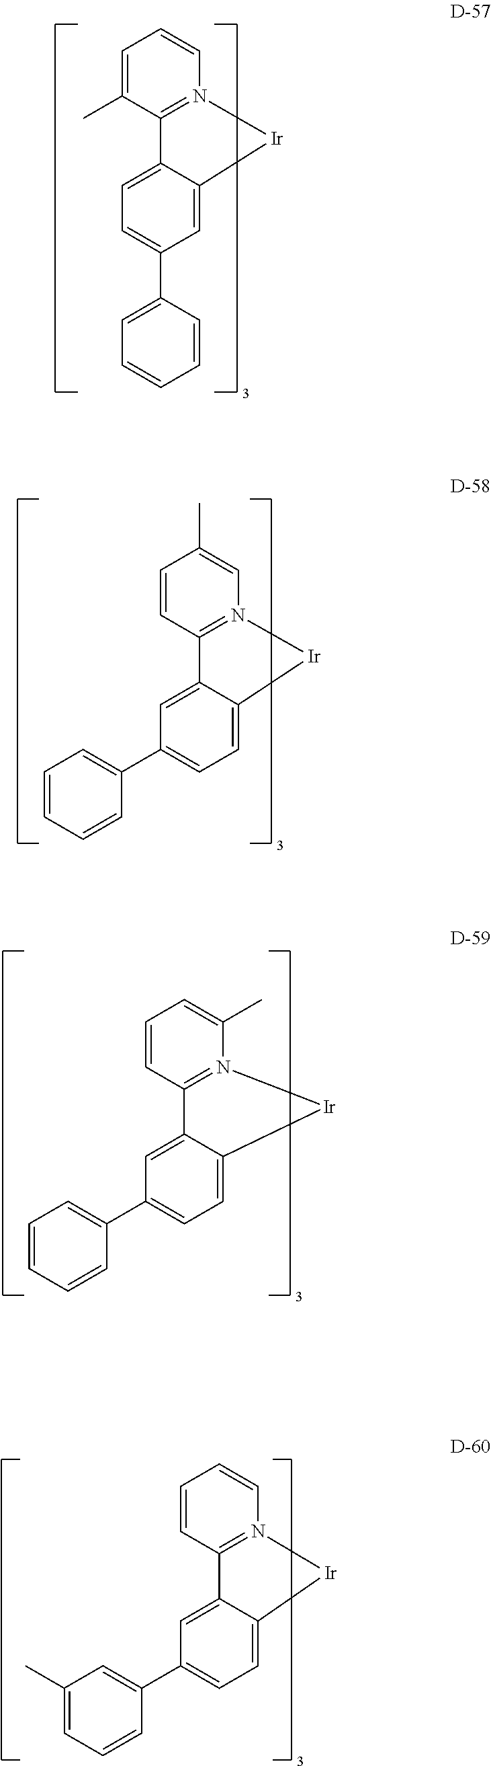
C1=C(C)C2=N(C=C1)[Ir]C1=CC(C3=CC=CC=C3)=CC=C12.C1=CC=CC(C2=CC=C3C(=C2)C2=N(C=C(C)C=C2)[Ir]3)=C1.C1=CC=CC(C2=CC=C3C(=C2)C2=N(C(C)=CC=C2)[Ir]3)=C1.C1(C)=CC=CC(C2=CC=C3C(=C2)C2=N(C=CC=C2)[Ir]3)=C1
